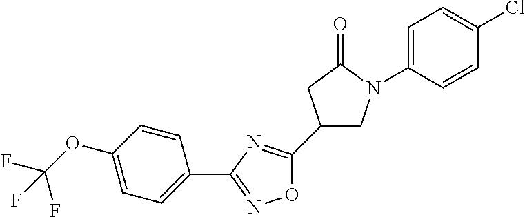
O1C(C2CN(C3=CC=C(Cl)C=C3)C(=O)C2)=NC(C2=CC=C(OC(F)(F)F)C=C2)=N1
